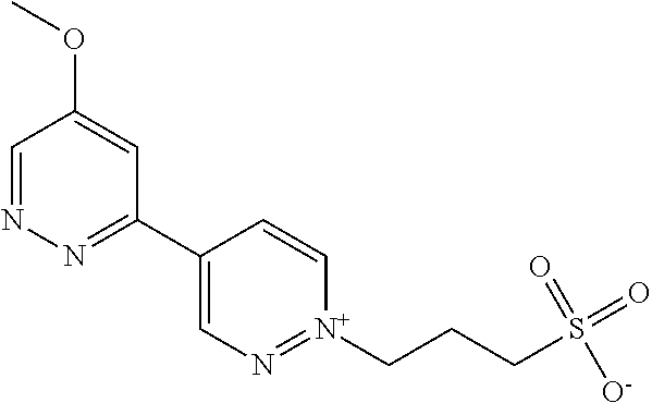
C1=NN=C(C2=CN=[N+](CCCS(=O)([O-])=O)C=C2)C=C1OC
